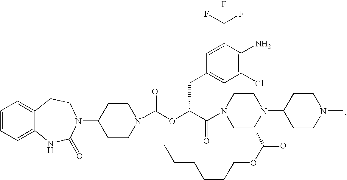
C1=CC=C2C(=C1)CCN(C1CCN(C(OC(C(=O)N3CC(C(OCCCCCC)=O)N(C4CCN(C)CC4)CC3)CC3=CC(Cl)=C(N)C(C(F)(F)F)=C3)=O)CC1)C(=O)N2
